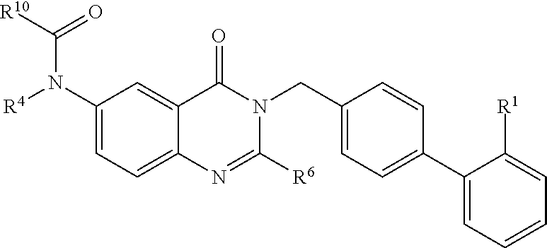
C12=CC=C(N([R4])C([R10])=O)C=C1C(=O)N(CC1=CC=C(C3=CC=CC=C3[R1])C=C1)C([R6])=N2
